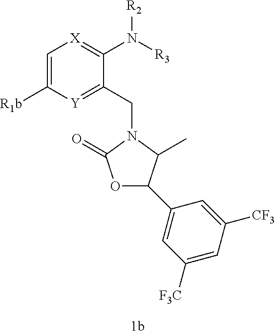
C1=C([R1b])[Y]=C(CN2C(=O)OC(C3=CC([F3C])=CC([CF3])=C3)C2C)C(N([R2])[R3])=[X]1
